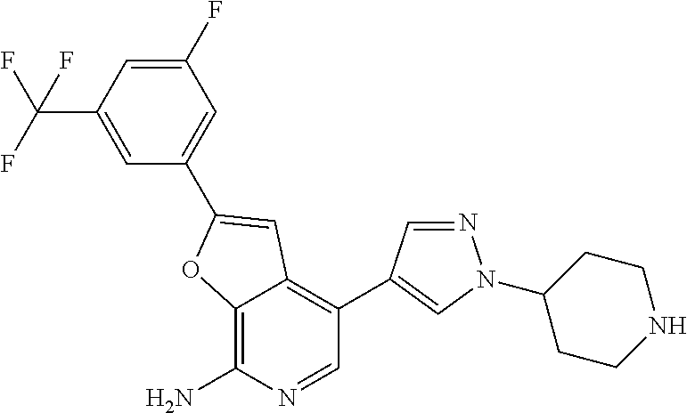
C1(F)=CC(C(F)(F)F)=CC(C2=CC3=C(C4=CN(C5CCNCC5)N=C4)C=NC(N)=C3O2)=C1
